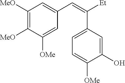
C1([MeO])=C([MeO])C([OMe])=CC(C=C(C2=CC=C([OMe])C(O)=C2)[Et])=C1
